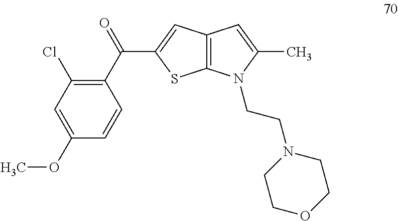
C1(C(=O)C2=CC3=C(S2)N(CCN2CCOCC2)C(C)=C3)=C(Cl)C=C(OC)C=C1
